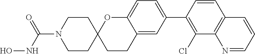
ONC(=O)N1CCC2(CC1)CCC1=CC(C3=C(Cl)C4=C(C=C3)C=CC=N4)=CC=C1O2
